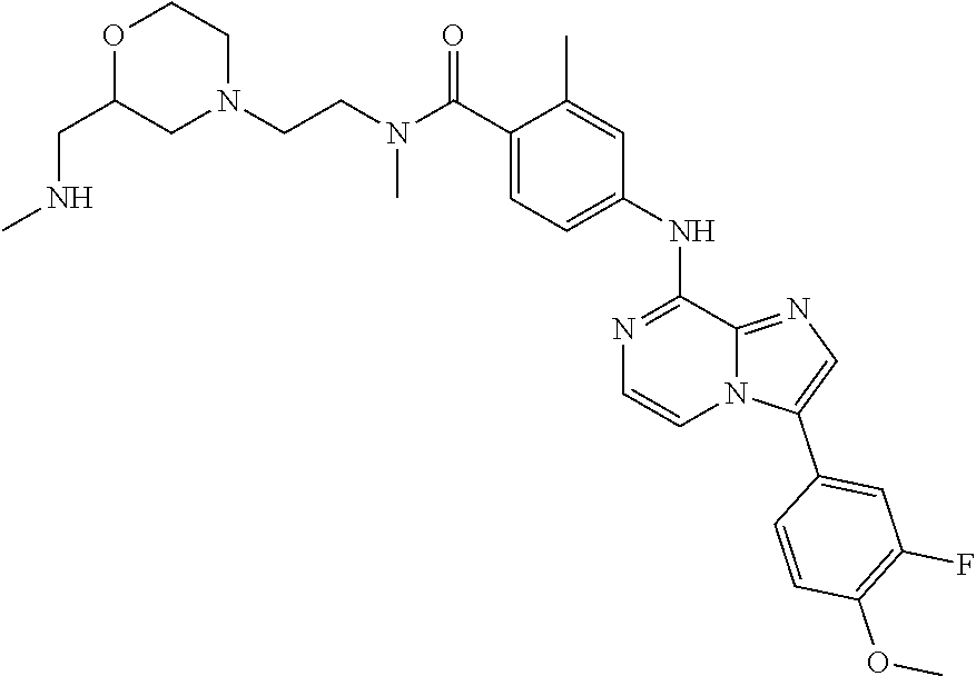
C12=NC=C(C3=CC(F)=C(OC)C=C3)N1C=CN=C2NC1=CC=C(C(N(CCN2CCOC(CNC)C2)C)=O)C(C)=C1
